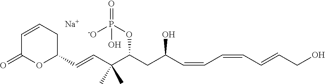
C1=CCC(C=CC(C(CC(C=CC=CC=CCO)O)OP(=O)([-O])O)(C)C)OC1=O.[Na]
